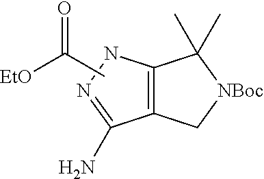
C12=C(C[NBoc]C1(C)C)C(N)=NN2.O=C(C)[EtO]
